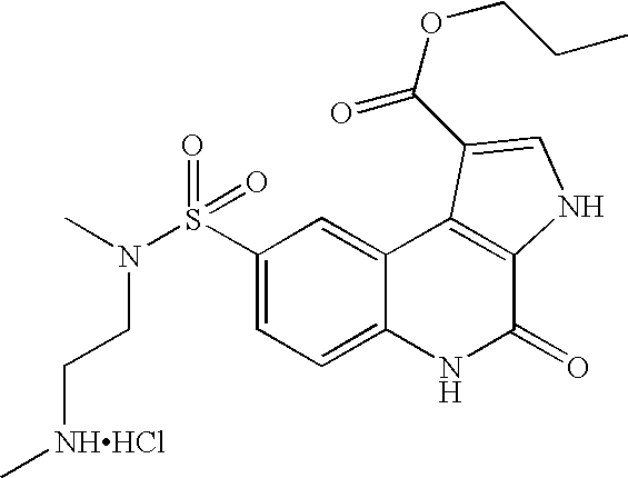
N(S(C1=CC=C2C(=C1)C1=C(C(=O)N2)NC=C1C(OCCC)=O)(=O)=O)(C)CC[NHHCl]C
